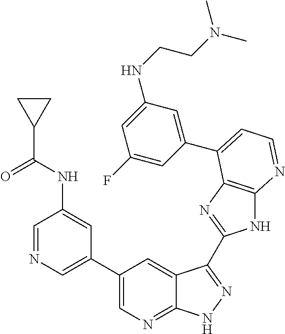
C1=NC=C(C2=CN=C3C(=C2)C(C2=NC4=C(N2)N=CC=C4C2=CC(NCCN(C)C)=CC(F)=C2)=NN3)C=C1NC(C1CC1)=O
